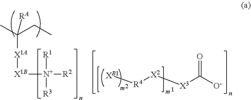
[XB1][R4][X2][X3]C([O-])=O.[X1A]([X1B][N+]([R1])([R3])[R2])C(CC)(C)[RA]
